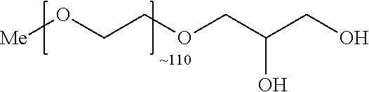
[Me]OCCOCC(CO)O
